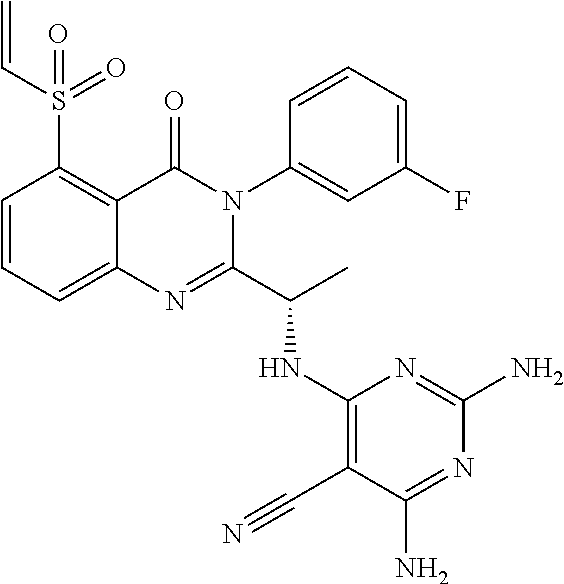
C1=CC=C2C(=C1S(C=C)(=O)=O)C(=O)N(C1=CC(F)=CC=C1)C(C(C)NC1=C(C#N)C(N)=NC(N)=N1)=N2
